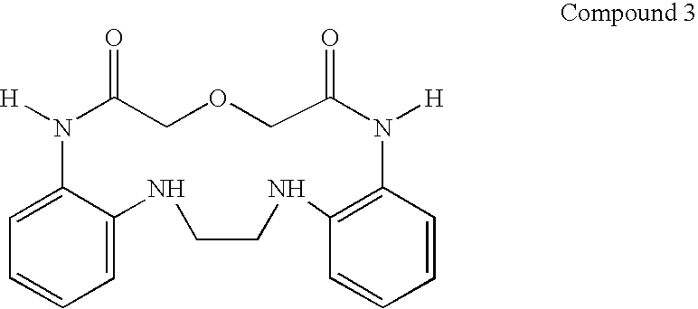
C1=CC=C2C(=C1)N([H])C(=O)COCC(=O)N([H])C1=C(C=CC=C1)NCCN2
